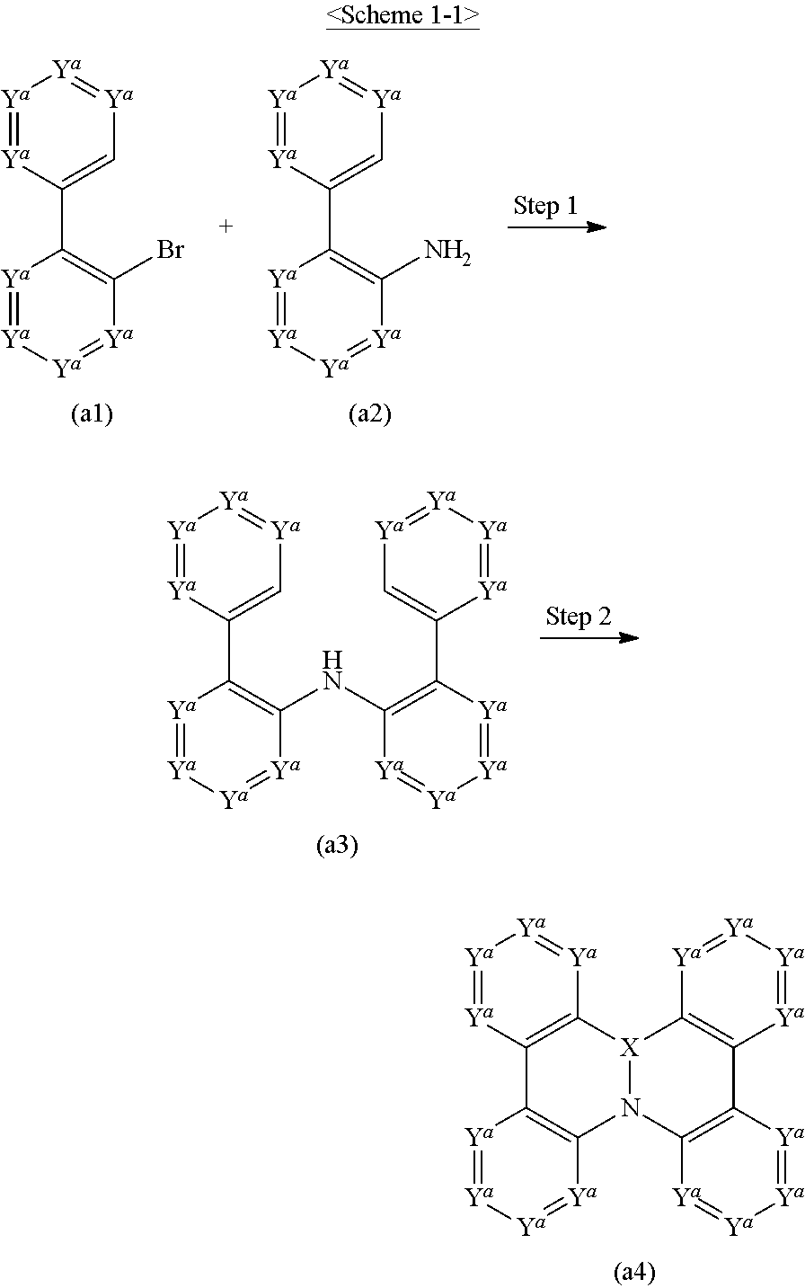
[Ya]1=[Ya]C(C2=C(Br)[Ya]=[Ya][Ya]=[Ya]2)=C[Ya]=[Ya]1.[Ya]1=[Ya]C(C2=C(N)[Ya]=[Ya][Ya]=[Ya]2)=C[Ya]=[Ya]1.[Ya]1=[Ya]C(C2=C(NC3=C(C4=C[Ya]=[Ya][Ya]=[Ya]4)[Ya]=[Ya][Ya]=[Ya]3)[Ya]=[Ya][Ya]=[Ya]2)=C[Ya]=[Ya]1.[Ya]1=[Ya]C2=C([Ya]=[Ya]1)[X]1C3=C([Ya]=[Ya][Ya]=[Ya]3)C3=C([Ya]=[Ya][Ya]=[Ya]3)N1C1=C2[Ya]=[Ya][Ya]=[Ya]1
